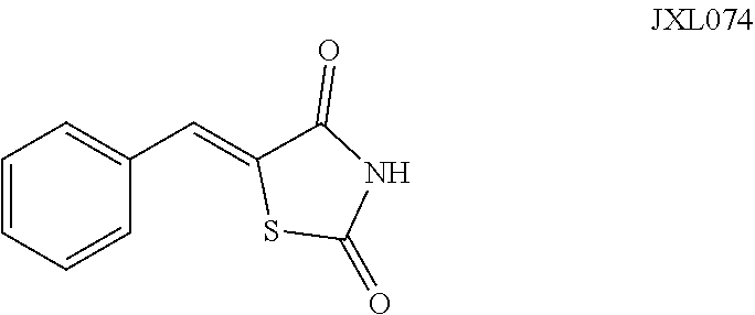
C1=CC=CC(C=C2SC(=O)NC2=O)=C1
